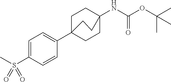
C1=C(S(C)(=O)=O)C=CC(C23CCC(NC(OC(C)(C)C)=O)(CC2)CC3)=C1
